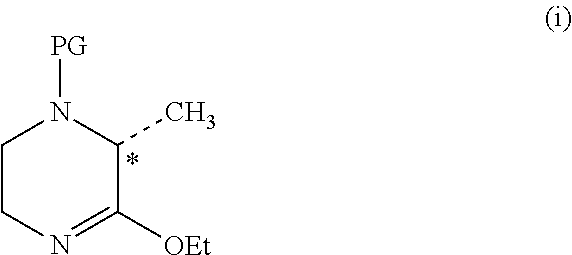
C1CN=C([OEt])C(C)N1[PG]
